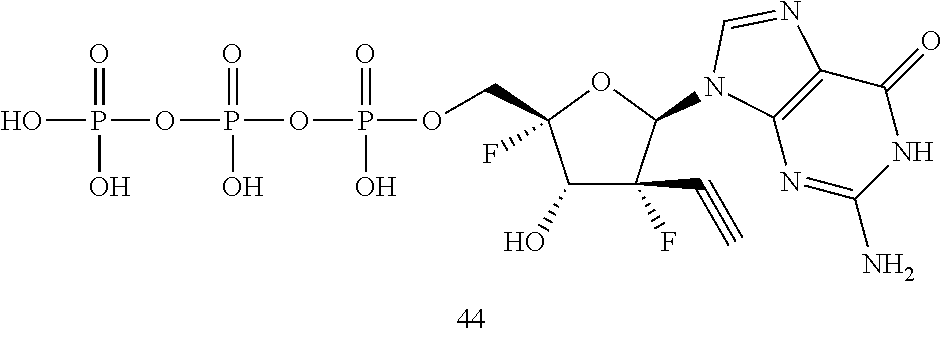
OP(OP(OP(OCC1(F)C(O)C(F)(C#C)C(N2C3=C(C(=O)NC(N)=N3)N=C2)O1)(=O)O)(=O)O)(O)=O
